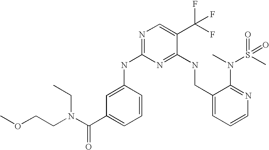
C(N(C(C1=CC=CC(NC2=NC=C(C(F)(F)F)C(NCC3=CC=CN=C3N(C)S(C)(=O)=O)=N2)=C1)=O)CC)COC
